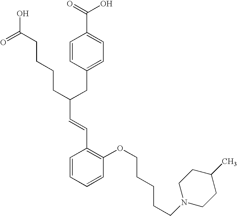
C(C(CC1=CC=C(C(=O)O)C=C1)CCCCC(O)=O)=CC1=C(OCCCCCN2CCC(C)CC2)C=CC=C1
